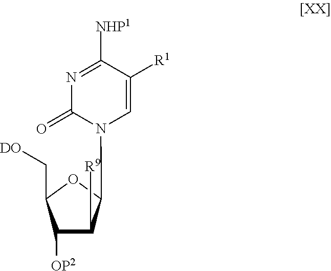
C1=C([R1])C([NHP1])=NC(=O)N1C1C([R9])C([OP2])C(C[DO])O1
